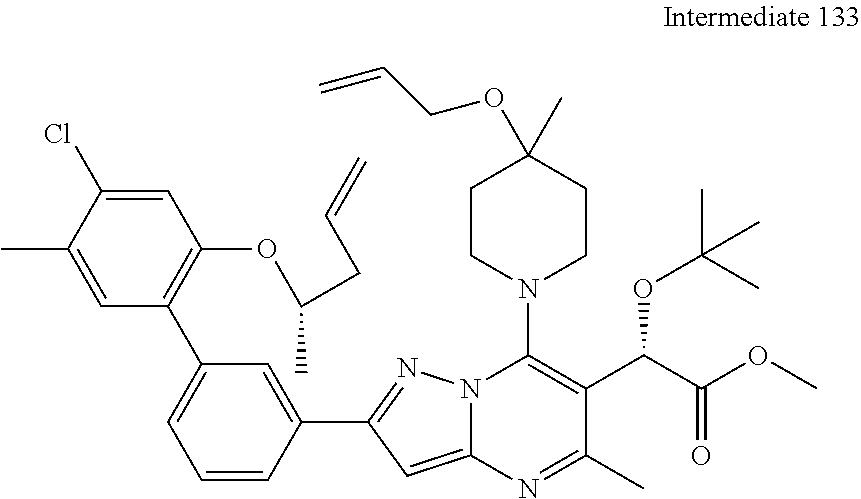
C1=C(Cl)C(C)=CC(C2=CC=CC(C3=NN4C(=C3)N=C(C)C(C(OC(C)(C)C)C(=O)OC)=C4N3CCC(C)(OCC=C)CC3)=C2)=C1OC(CC=C)C
